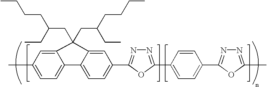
C(C1(CC(CC)CCCC)C2=CC(C)=CC=C2C2=CC=C(C3=NN=C(C4=CC=C(C5=NN=C(C)O5)C=C4)O3)C=C21)C(CC)CCCC
